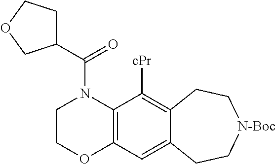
C1COC2=C(N1C(C1CCOC1)=O)C([cPr])=C1C(=C2)CC[N-Boc]CC1
